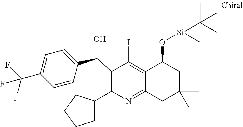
C1(C(C2=CC=C(C(F)(F)F)C=C2)O)=C(C2CCCC2)N=C2C(=C1I)C(O[Si](C(C)(C)C)(C)C)CC(C)(C)C2
